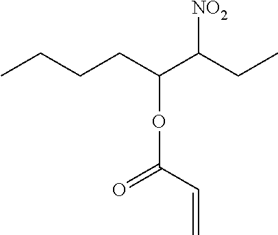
CCCCC(C(CC)[NO2])OC(=O)C=C
